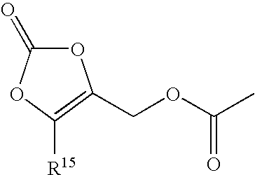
O1C(=O)OC([R15])=C1COC(C)=O
